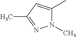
N1(C)C(C)=CC(C)=N1
